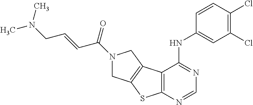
C12=C(N=CN=C1NC1=CC(Cl)=C(Cl)C=C1)SC1=C2CN(C(=O)C=CCN(C)C)C1
